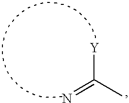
[Y]C(=N)C
